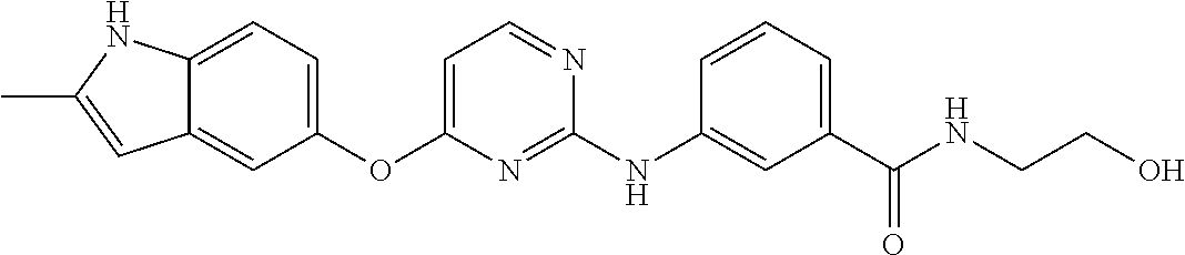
C12=CC=C(OC3=CC=NC(NC4=CC(C(NCCO)=O)=CC=C4)=N3)C=C1C=C(C)N2
